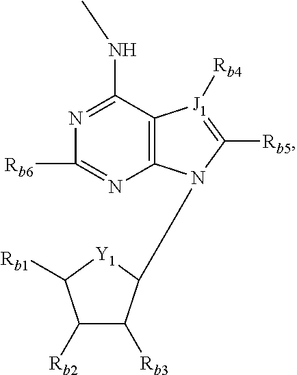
C1([Rb2])C([Rb3])C(N2C3=C(C(NC)=NC([Rb6])=N3)[J1]([Rb4])=C2[Rb5])[Y1]C1[Rb1]
